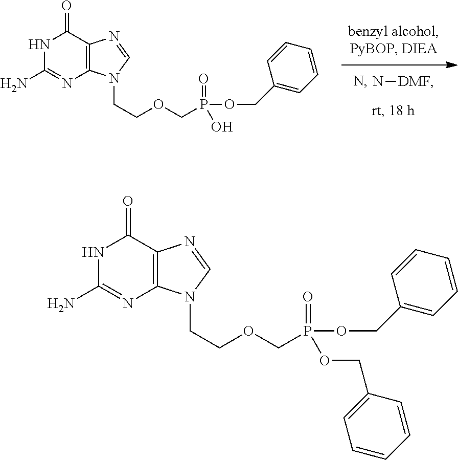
N[DMF].C1(N)=NC2=C(C(=O)N1)N=CN2CCOCP(=O)(OCC1=CC=CC=C1)O.C1(N)=NC2=C(C(=O)N1)N=CN2CCOCP(=O)(OCC1=CC=CC=C1)OCC1=CC=CC=C1
